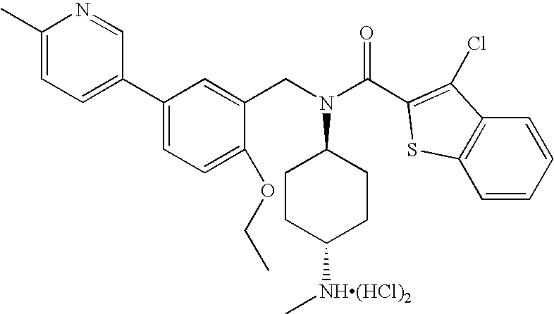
C1(C)=CC=C(C2=CC=C(OCC)C(CN(C3CCC([NH(HCl)2]C)CC3)C(C3=C(Cl)C4=C(S3)C=CC=C4)=O)=C2)C=N1
